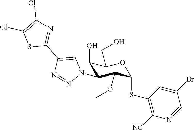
C1(O)C(N2C=C(C3=NC(Cl)=C(Cl)S3)N=N2)C(OC)C(SC2=C([NC])N=CC(Br)=C2)OC1CO
